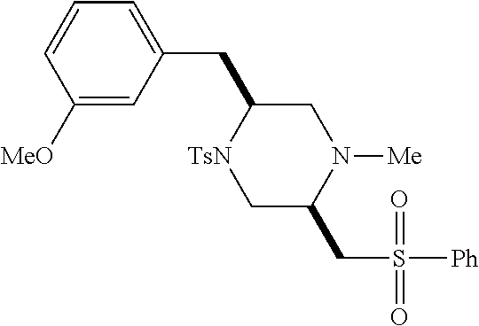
C1C(CC2=CC=CC([MeO])=C2)[TsN]CC(CS([Ph])(=O)=O)N1[Me]
